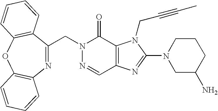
N1=C(CN2N=CC3=C(C2=O)N(CC#CC)C(N2CC(N)CCC2)=N3)C2=C(OC3=C1C=CC=C3)C=CC=C2
